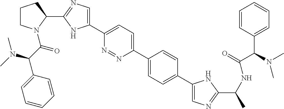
C1(C2=CN=C(C3CCCN3C(C(C3=CC=CC=C3)N(C)C)=O)N2)=CC=C(C2=CC=C(C3=CN=C(C(NC(C(C4=CC=CC=C4)N(C)C)=O)C)N3)C=C2)N=N1
